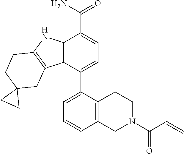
C12=C(C(C3=CC=CC4=C3CCN(C(C=C)=O)C4)=CC=C1C(N)=O)C1=C(N2)CCC2(C1)CC2
